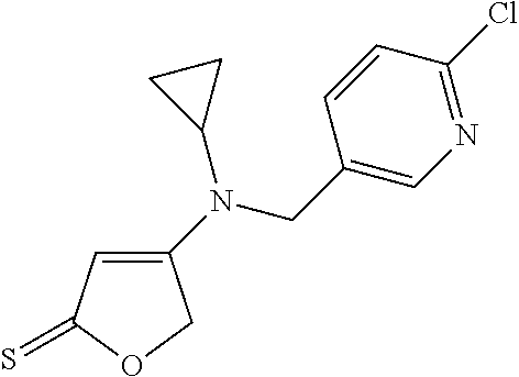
C1(N(CC2=CN=C(Cl)C=C2)C2CC2)=CC(=S)OC1
